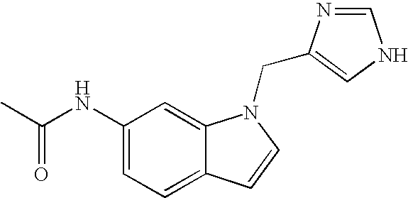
C1(NC(C)=O)=CC=C2C(=C1)N(CC1=CNC=N1)C=C2
